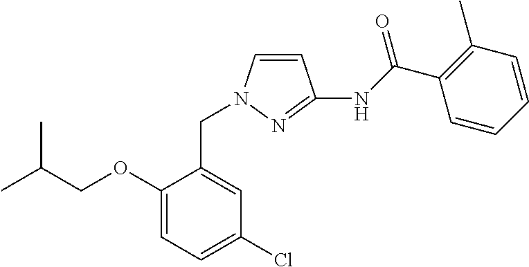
C1(Cl)=CC=C(OCC(C)C)C(CN2C=CC(NC(C3=C(C)C=CC=C3)=O)=N2)=C1
